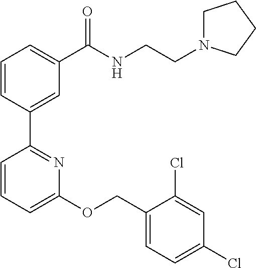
C1=CC(C2=NC(OCC3=CC=C(Cl)C=C3Cl)=CC=C2)=CC(C(NCCN2CCCC2)=O)=C1
